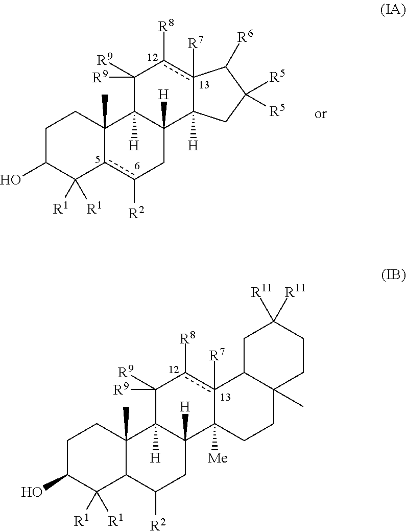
C1C(O)C([R1])([R1])c2c([R2])CC3([H])C([H])(C2(C)C1)C([R9])([R9])c([R8])c1([R7])C3([H])CC([R5])([R5])C1[R6].C1C(O)C([R1])([R1])C2C(C)(C1)C1([H])C([H])(CC2[R2])C2([Me])c([R7])(c([R8])C1([R9])[R9])C1C(C)(CC2)CCC([R11])([R11])C1
